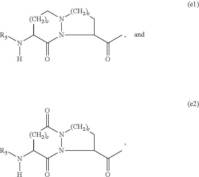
N12C(=O)C(N([R5])[H])[(CH2)c]CN1[(CH2)c]CC2C(C)=O.N12C(=O)C(N([R5])[H])[(CH2)c]C(=O)N1[(CH2)c]CC2C(C)=O
